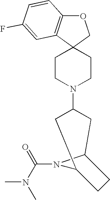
O1C2=C(C3(C1)CCN(C1CC4N(C(N(C)C)=O)C(C1)CC4)CC3)C=C(F)C=C2
